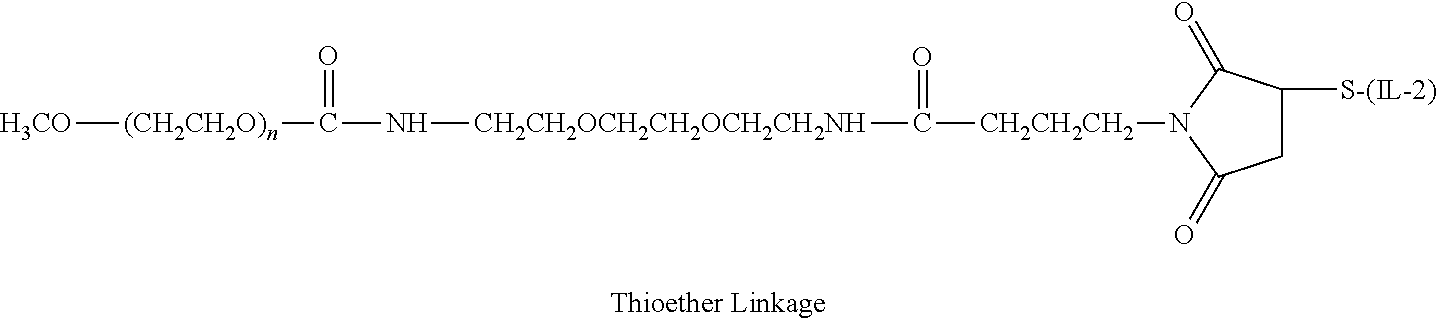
[H3CO][(CH2CH2O)n]C(=O)N[CH2CH2OCH2CH2OCH2CH2NH]C(=O)[CH2CH2CH2]N1C(=O)C([S-(IL-2)])CC1=O
